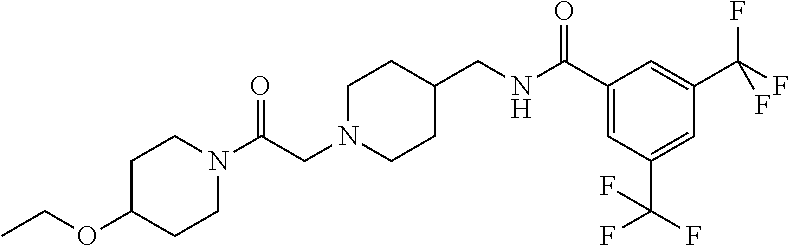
CCOC1CCN(C(CN2CCC(CNC(C3=CC(C(F)(F)F)=CC(C(F)(F)F)=C3)=O)CC2)=O)CC1
